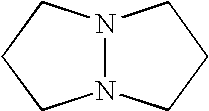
N12N(CCC1)CCC2
